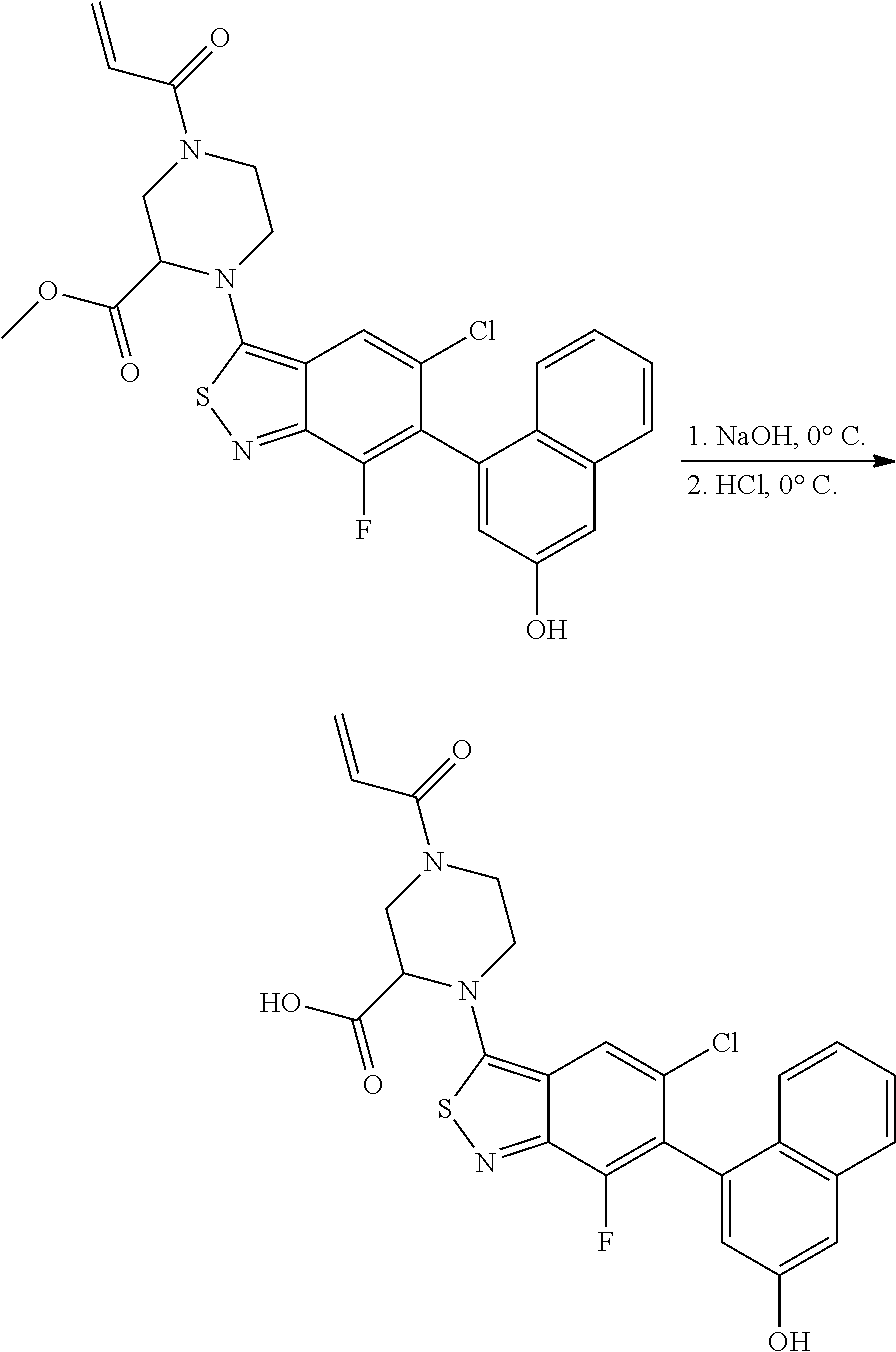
C12=C(N3CCN(C(C=C)=O)CC3C(OC)=O)SN=C1C(F)=C(C1=CC(O)=CC3=C1C=CC=C3)C(Cl)=C2.C12=C(N3CCN(C(C=C)=O)CC3C(O)=O)SN=C1C(F)=C(C1=CC(O)=CC3=C1C=CC=C3)C(Cl)=C2
